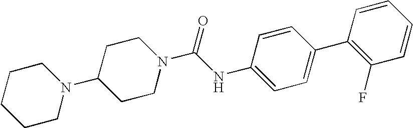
C1CN(C2CCN(C(NC3=CC=C(C4=C(F)C=CC=C4)C=C3)=O)CC2)CCC1
